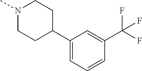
C1(C2CCN(C)CC2)=CC=CC(C(F)(F)F)=C1
